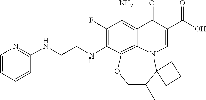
N(CCNC1=C(F)C(N)=C2C(=O)C(C(=O)O)=CN3C4(C(C)COC1=C23)CCC4)C1=NC=CC=C1
